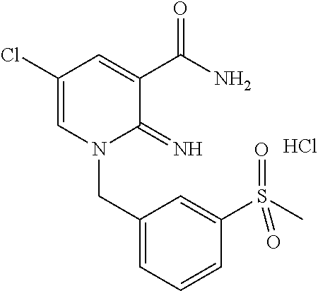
C1(Cl)=CN(CC2=CC=CC(S(C)(=O)=O)=C2)C(=N)C(C(N)=O)=C1.Cl
